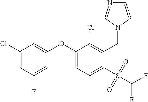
C1(Cl)=CC(F)=CC(OC2=CC=C(S(C(F)F)(=O)=O)C(CN3C=NC=C3)=C2Cl)=C1
